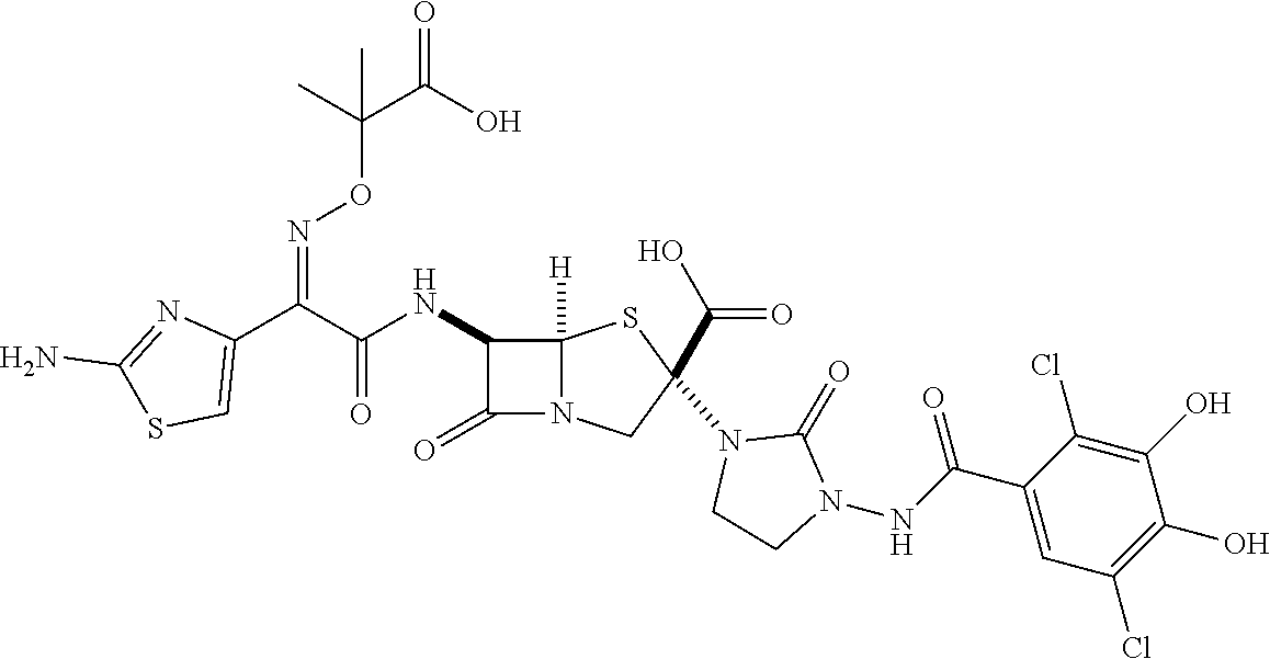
C(=O)(NC1C(=O)N2C1([H])SC(N1CCN(NC(C3=CC(Cl)=C(O)C(O)=C3Cl)=O)C1=O)(C(O)=O)C2)C(C1=CSC(N)=N1)=NOC(C(O)=O)(C)C
